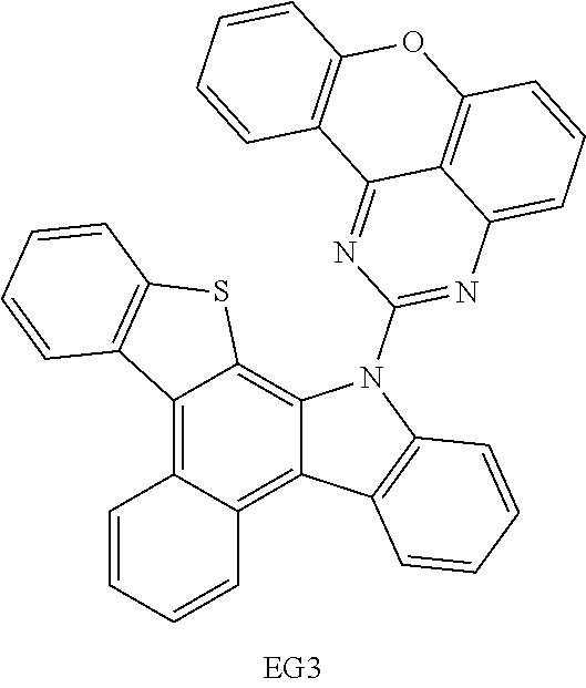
C1=CC=CC2=C3C(=C4C(=C12)C1=C(S4)C=CC=C1)N(C1=NC2=CC=CC4=C2C(=N1)C1=C(O4)C=CC=C1)C1=C3C=CC=C1
